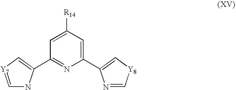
C1=[Y7]C=C(C2=NC(C3=C[Y8]C=N3)=CC([R14])=C2)N1
